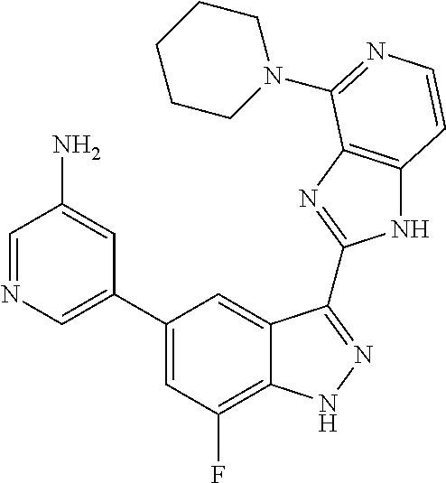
C1=C(C2=CC(F)=C3C(=C2)C(C2=NC4=C(N2)C=CN=C4N2CCCCC2)=NN3)C=C(N)C=N1
